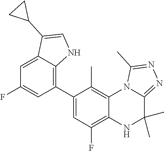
C1(C2=C3C(=CC(F)=C2)C(C2CC2)=CN3)=CC(F)=C2C(=C1C)N1C(=NN=C1C)C(C)(C)N2
